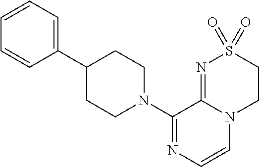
C1(C2=CC=CC=C2)CCN(C2=NC=CN3C2=NS(=O)(=O)CC3)CC1
